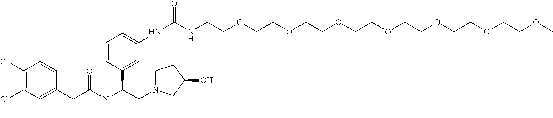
C1(Cl)=C(Cl)C=C(CC(N(C(CN2CCC(O)C2)C2=CC(NC(NCCOCCOCCOCCOCCOCCOCCOC)=O)=CC=C2)C)=O)C=C1
